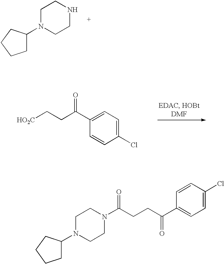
C1N(C2CCCC2)CCN(C(CCC(C2=CC=C(Cl)C=C2)=O)=O)C1.C1N(C2CCCC2)CCNC1.C(C(C1=CC=C(Cl)C=C1)=O)C[HO2C]
